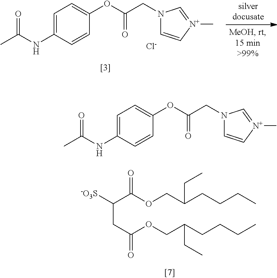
C1=C(NC(C)=O)C=CC(OC(CN2C=C[N+](C)=C2)=O)=C1.[Cl-].C1=C(NC(C)=O)C=CC(OC(CN2C=C[N+](C)=C2)=O)=C1.[-O3S]C(C(OCC(CCCC)CC)=O)CC(=O)OCC(CCCC)CC
